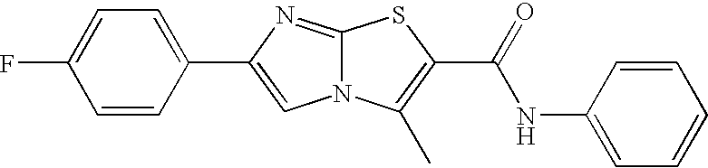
C1=CC(C2=CN3C(=N2)SC(C(=O)NC2=CC=CC=C2)=C3C)=CC=C1F
